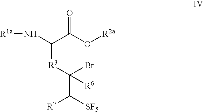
O=C(C(N[R1a])[R3]C(Br)(C([R7])[SF5])[R6])O[R2a]
